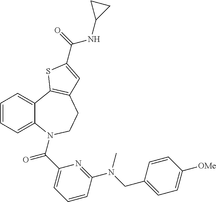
C1=CC=C2C(=C1)C1=C(CCN2C(C2=CC=CC(N(CC3=CC=C([OMe])C=C3)C)=N2)=O)C=C(C(=O)NC2CC2)S1
